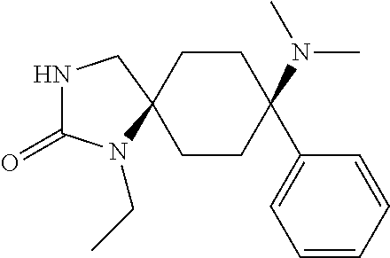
C1CC(N(C)C)(C2=CC=CC=C2)CCC12CNC(=O)N2CC
